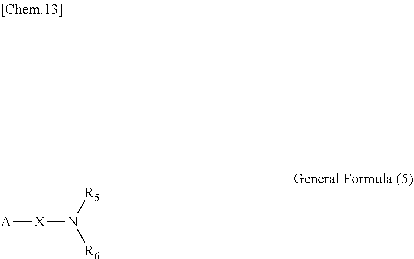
[A][X]N([R6])[R5]
